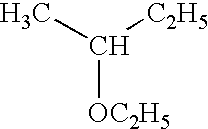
C([OC2H5])(C)[C2H5]
